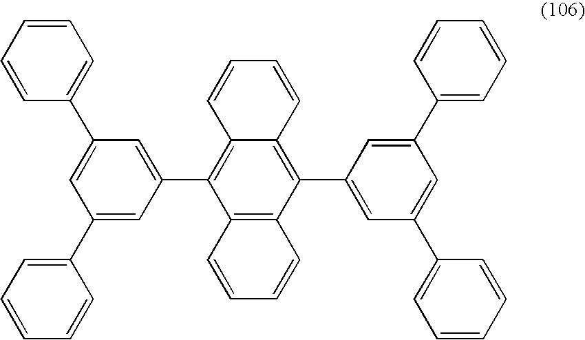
C1=CC=CC(C2=CC(C3=CC=CC=C3)=CC(C3=C4C(=C(C5=CC(C6=CC=CC=C6)=CC(C6=CC=CC=C6)=C5)C5=C3C=CC=C5)C=CC=C4)=C2)=C1
